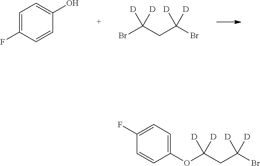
C1=C(F)C=CC(O)=C1.BrC(CC(Br)([D])[D])([D])[D].O(C(CC(Br)([D])[D])([D])[D])C1=CC=C(F)C=C1
